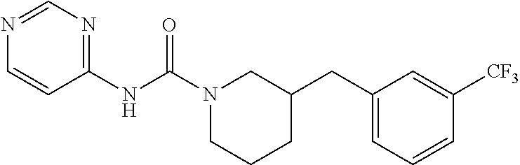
C1(NC(N2CCCC(CC3=CC=CC([CF3])=C3)C2)=O)=NC=NC=C1
